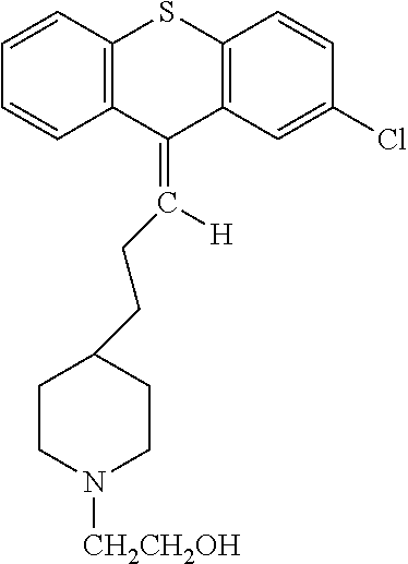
C1=CC2=C(C=C1)C(=C([H])CCC1CCN([CH2CH2OH])CC1)C1=C(S2)C=CC(Cl)=C1
